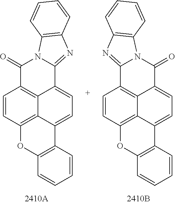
C12=C(C=CC=C1)OC1=C3C2=CC=C2C3=C(C=C1)C1=NC3=C(N1C2=O)C=CC=C3.C12=C(C=CC=C1)OC1=C3C2=CC=C2C3=C(C=C1)C(=O)N1C2=NC2=C1C=CC=C2
